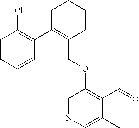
C1C(C2=C(Cl)C=CC=C2)=C(COC2=C(C=O)C(C)=CN=C2)CCC1
